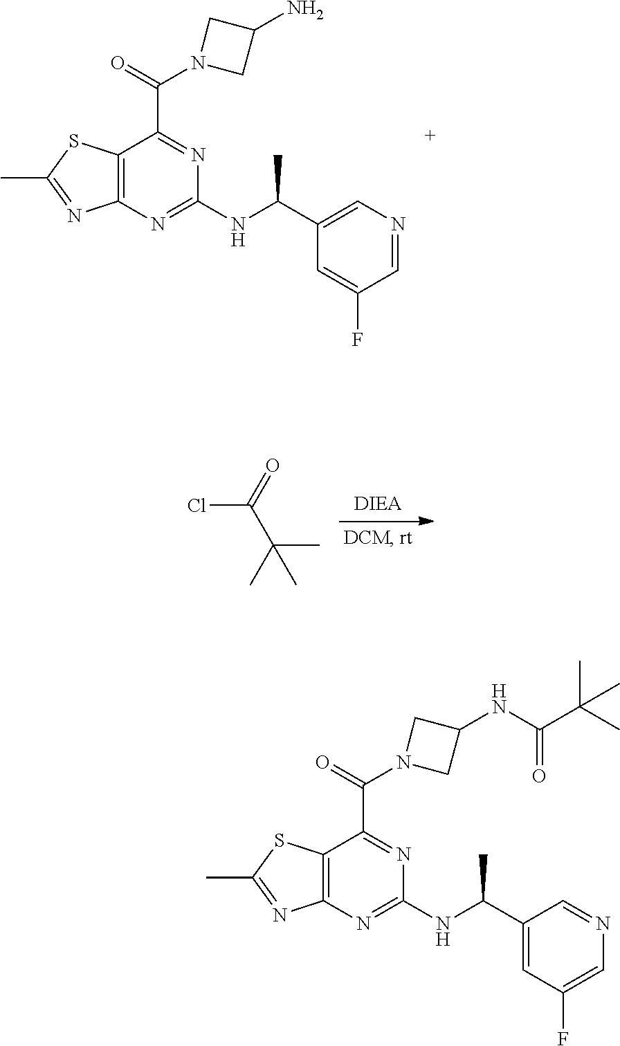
ClC(=O)C(C)(C)C.C1(C(NC2=NC3=C(C(C(=O)N4CC(N)C4)=N2)SC(C)=N3)C)=CN=CC(F)=C1.C1(C(NC2=NC3=C(C(C(=O)N4CC(NC(C(C)(C)C)=O)C4)=N2)SC(C)=N3)C)=CC(F)=CN=C1
